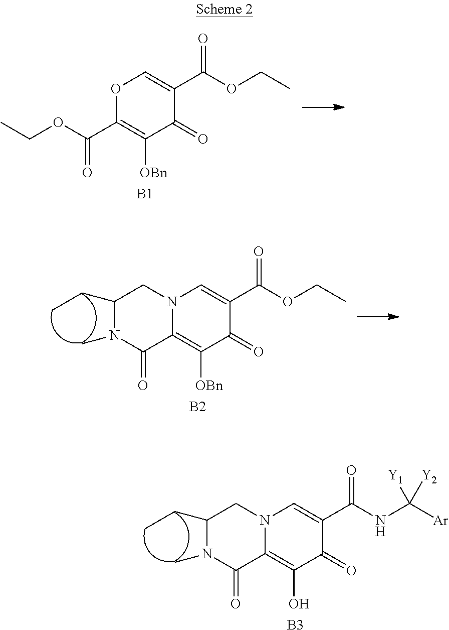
[B3].N12C(=C(O)C(=O)C(C(NC([Ar])([Y1])[Y2])=O)=C1)C(=O)N(C)C(CC)C2.O1C(C(=O)OCC)=C([OBn])C(=O)C(C(OCC)=O)=C1.[B1].[B2].N12C(=C([OBn])C(=O)C(C(OCC)=O)=C1)C(=O)N(C)C(CC)C2
